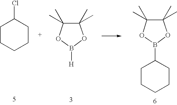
O1B([H])OC(C)(C)C1(C)C.C1CCCC(Cl)C1.O1B(C2CCCCC2)OC(C)(C)C1(C)C
